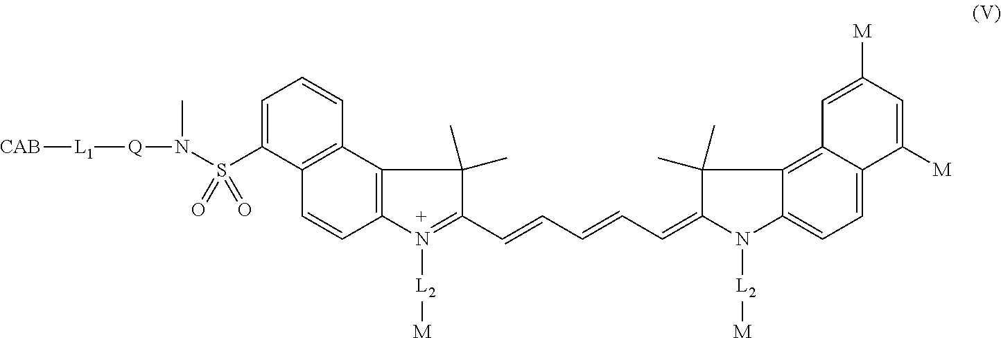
C12=C(C3=C(C=C1)N([L2][M])=C(C=CC=CC=C1N([L2][M])C4=CC=C5C(=C4C1(C)C)C=C([M])C=C5[M])C3(C)C)C=CC=C2S(N([Q][L1][CAB])C)(=O)=O
